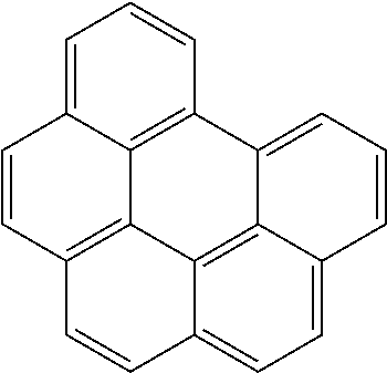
C1=C2C3=C(C=C1)C1=CC=CC4=CC=C5C(=C14)C3=C(C=C2)C=C5
